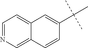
C1=NC=C2C(=C1)C=C(C(C)(C)C)C=C2
